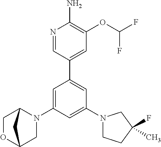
N1=CC(C2=CC(N3CCC(C)(F)C3)=CC(N3C4COC(C3)C4)=C2)=CC(OC(F)F)=C1N
